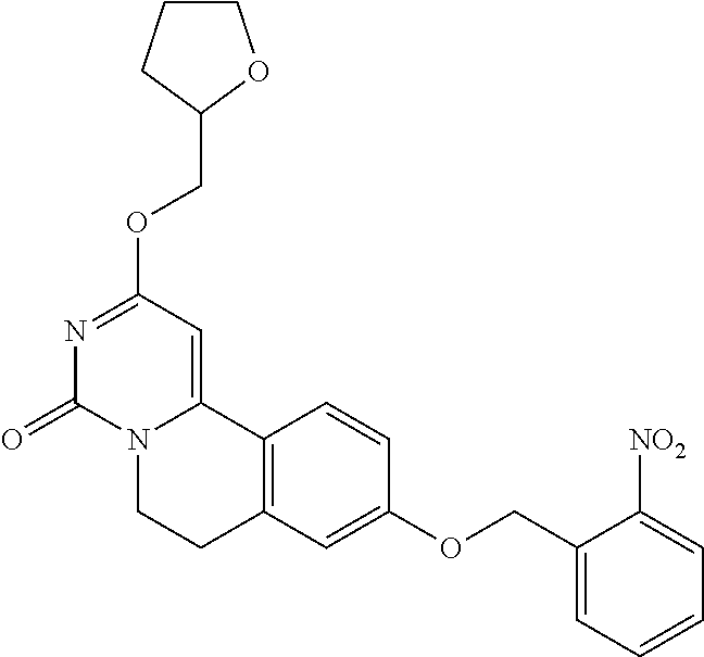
N1=C(OCC2OCCC2)C=C2N(C1=O)CCC1=C2C=CC(OCC2=CC=CC=C2[NO2])=C1
